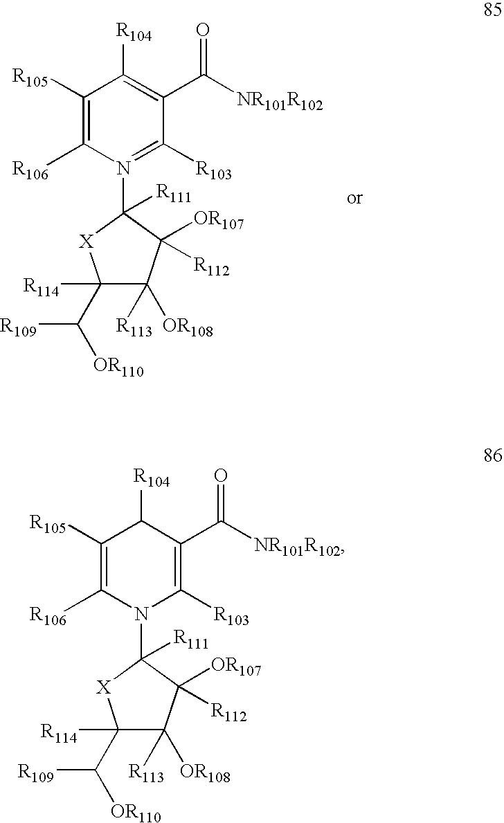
C1([R111])(N2=C([R103])C(C([NR101R102])=O)=C([R104])C([R105])=C2[R106])[X]C([R114])(C([R109])[OR110])C([R113])([OR108])C1([OR107])[R112].C1([R111])(N2C([R103])=C(C([NR101R102])=O)C([R104])C([R105])=C2[R106])[X]C([R114])(C([R109])[OR110])C([R113])([OR108])C1([OR107])[R112]
